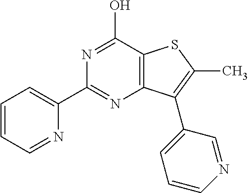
N1=C(C2=CC=CC=N2)N=C(O)C2=C1C(C1=CC=CN=C1)=C(C)S2
